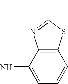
C12=C(C(N)=CC=C1)N=C(C)S2
